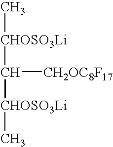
[CHOSO3Li](C)C([CH2OC8F17])[CHOSO3Li]C
